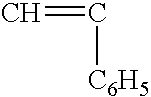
C=C[C6H5]
